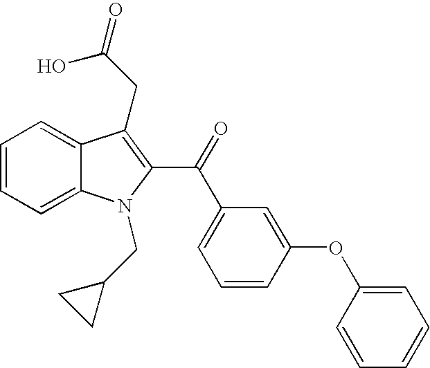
C1=CC=C2C(=C1)C(CC(=O)O)=C(C(=O)C1=CC=CC(OC3=CC=CC=C3)=C1)N2CC1CC1
